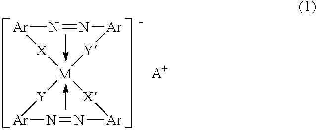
[X]1[M]2([X][Ar]N=N[Ar][Y]2)[Y][Ar]N=N[Ar]1
